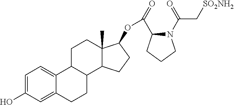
C1=C(O)C=C2C(=C1)C1C(CC2)C2C(C)(CC1)C(OC(C1N(C(C[SO2NH2])=O)CCC1)=O)CC2
